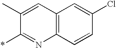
C12=C(C=CC(Cl)=C1)N=C(*)C(C)=C2
